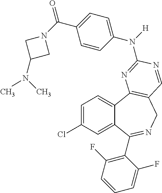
C1=C(Cl)C=C2C(=C1)C1=C(CN=C2C2=C(F)C=CC=C2F)C=NC(N(C2=CC=C(C(=O)N3CC(N(C)C)C3)C=C2)[H])=N1
